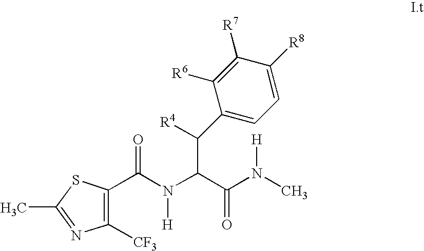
C(N(C(C(N(C)[H])=O)C([R4])C1=CC=C([R8])C([R7])=C1[R6])[H])(=O)C1=C([CF3])N=C(C)S1
